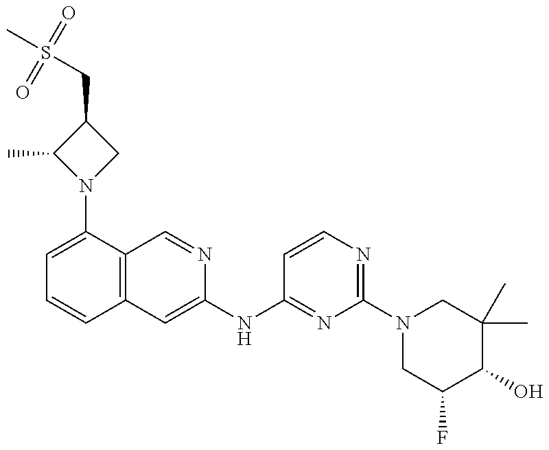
C1=C(N2CC(CS(C)(=O)=O)C2C)C2=C(C=C1)C=C(NC1=NC(N3CC(F)C(O)C(C)(C)C3)=NC=C1)N=C2
